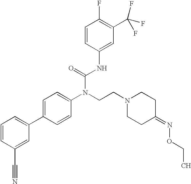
C1=CC(C#N)=CC(C2=CC=C(N(CCN3CCC(=NOCC)CC3)C(=O)NC3=CC(C(F)(F)F)=C(F)C=C3)C=C2)=C1
